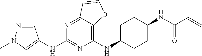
C1C(NC2=C3C(=NC(NC4=CN(C)N=C4)=N2)C=CO3)CCC(NC(C=C)=O)C1
